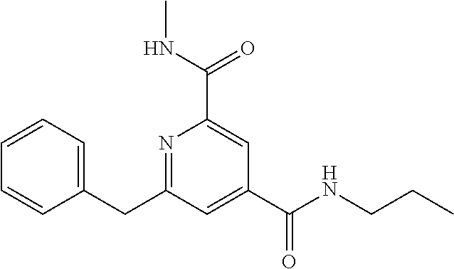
N1=C(CC2=CC=CC=C2)C=C(C(NCCC)=O)C=C1C(NC)=O
